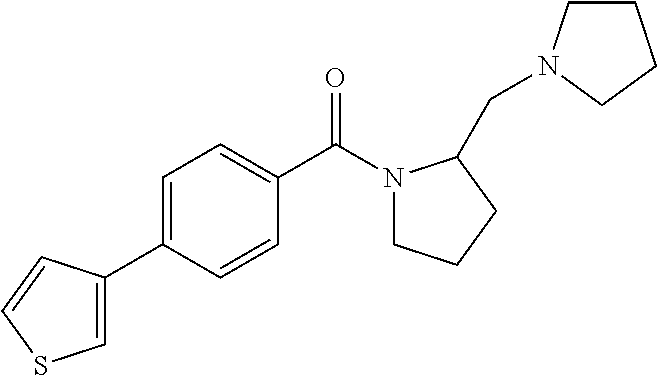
C1=CC(C(N2CCCC2CN2CCCC2)=O)=CC=C1C1=CSC=C1
